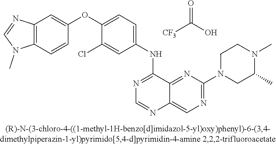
C1(OC2=CC=C(NC3=NC=NC4=CN=C(N5CC(C)N(C)CC5)N=C34)C=C2Cl)=CC2=C(C=C1)N(C)C=N2.O=C(O)[CF3]
